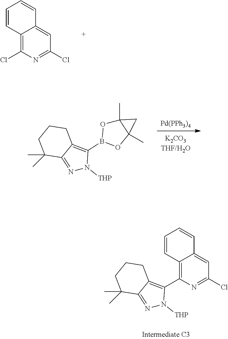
C12=C(Cl)N=C(Cl)C=C1C=CC=C2.N1=C2C(=C(B3OC4(C)C(C)(O3)C4)N1[THP])CCCC2(C)C.[Pd(PPh3)4].N1=C2C(=C(C3=C4C(=CC(Cl)=N3)C=CC=C4)N1[THP])CCCC2(C)C
